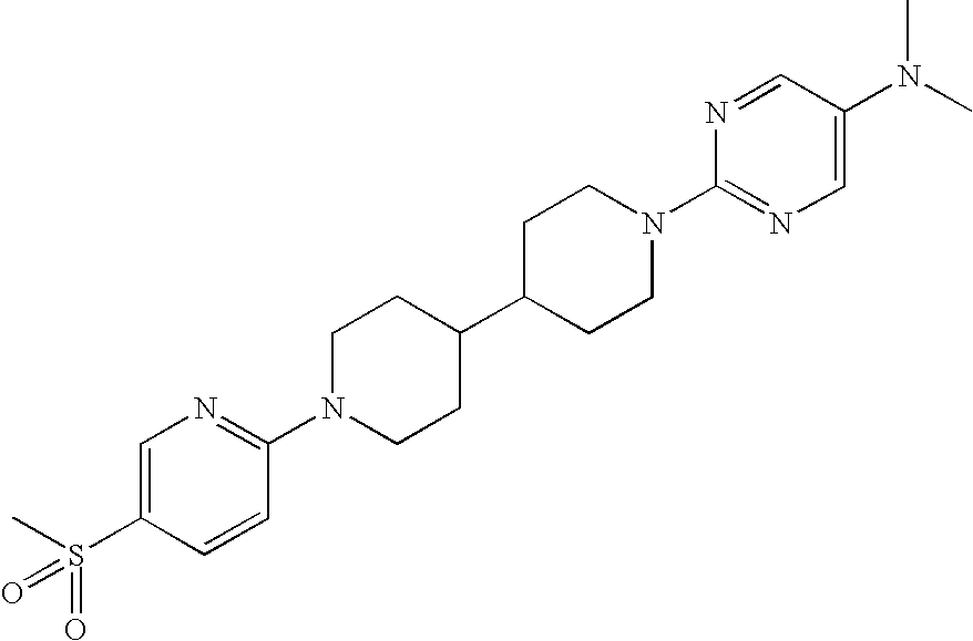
C1=C(S(C)(=O)=O)C=CC(N2CCC(C3CCN(C4=NC=C(N(C)C)C=N4)CC3)CC2)=N1
